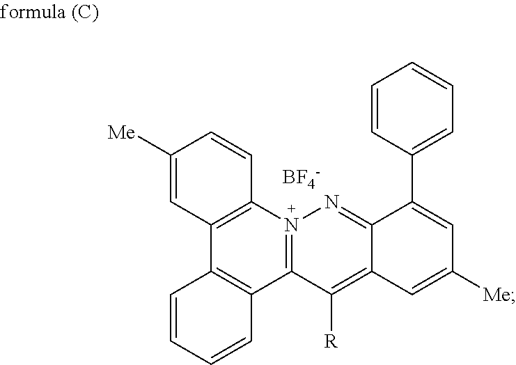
C12=N(C3=C(C4=C1C=CC=C4)C=C([Me])C=C3)N=C1C(=C2[R])C=C([Me])C=C1C1=CC=CC=C1.[BF4-]
